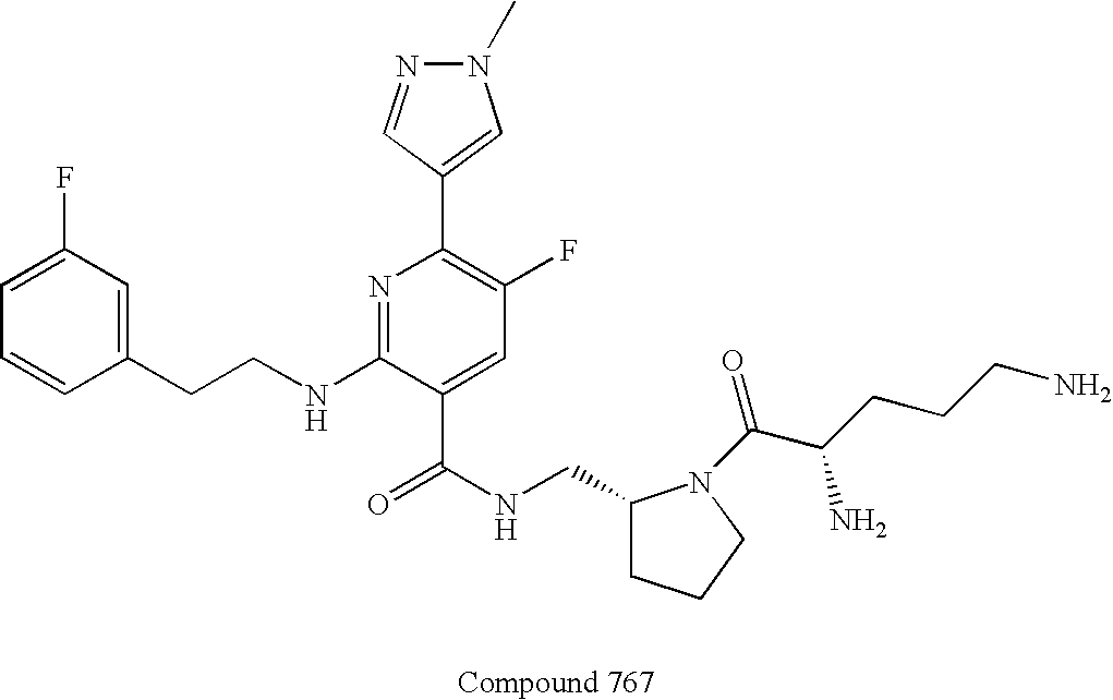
C1=CC(CCNC2=NC(C3=CN(C)N=C3)=C(F)C=C2C(NCC2CCCN2C(C(CCCN)N)=O)=O)=CC(F)=C1
